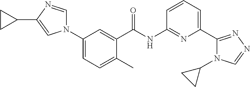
N1(C2=CC=C(C)C(C(NC3=NC(C4=NN=CN4C4CC4)=CC=C3)=O)=C2)C=NC(C2CC2)=C1
